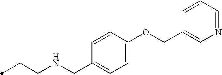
C(CNCC1=CC=C(OCC2=CN=CC=C2)C=C1)C
